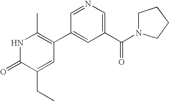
N1C(=O)C(CC)=CC(C2=CC(C(=O)N3CCCC3)=CN=C2)=C1C
